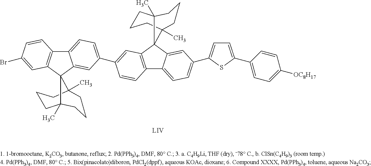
C1CCC2(C)CCCC1(C)C21C2=CC(C3=CC=C(C4=CC=C([OC8H17])C=C4)S3)=CC=C2C2=C1C=C(C1=CC=C3C4=C(C5(C6(C)CCCC5(C)CCC6)C3=C1)C=C(Br)C=C4)C=C2
